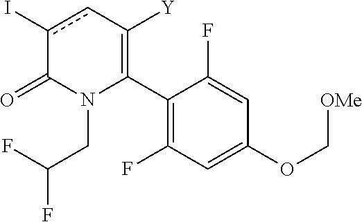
C1(C2=C([Y])cc(I)C(=O)N2CC(F)F)=C(F)C=C(OC[OMe])C=C1F
